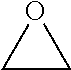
C1OC1
